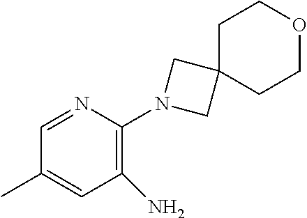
N1=CC(C)=CC(N)=C1N1CC2(C1)CCOCC2
